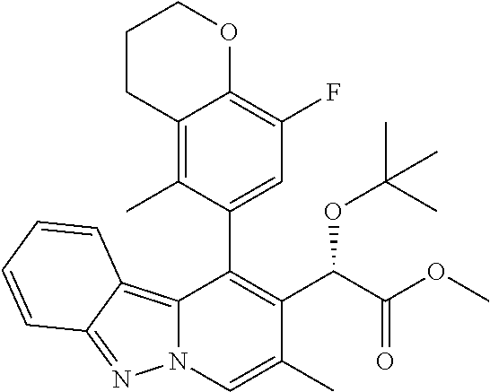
C12=C3C(=NN1C=C(C)C(C(C(OC)=O)OC(C)(C)C)=C2C1=CC(F)=C2C(=C1C)CCCO2)C=CC=C3
